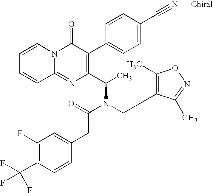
C12=NC(C(C)N(CC3=C(C)ON=C3C)C(=O)CC3=CC(F)=C(C(F)(F)F)C=C3)=C(C3=CC=C(C#N)C=C3)C(=O)N1C=CC=C2
